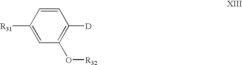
C1=CC([R31])=CC(O[R32])=C1[D]
